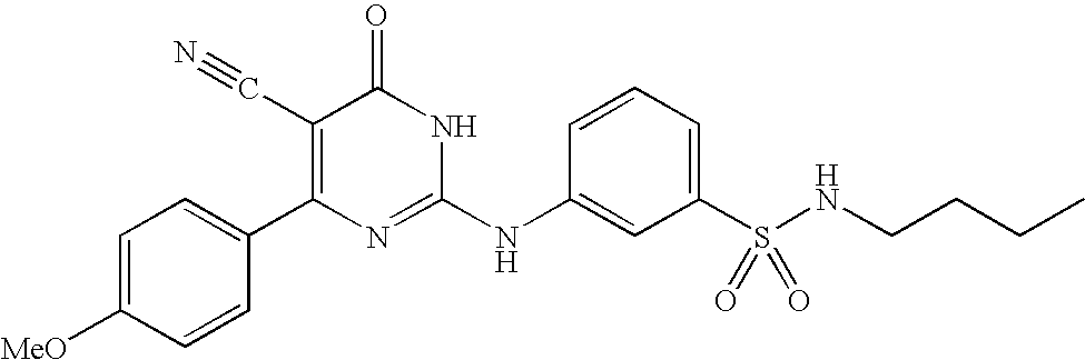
C1=CC(C2=C(C#N)C(=O)NC(NC3=CC(S(NCCCC)(=O)=O)=CC=C3)=N2)=CC=C1[MeO]
